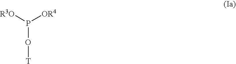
P(O[T])([R3O])[OR4]
